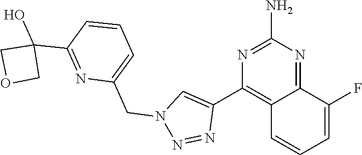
C12=NC(N)=NC(C3=CN(CC4=CC=CC(C5(O)COC5)=N4)N=N3)=C1C=CC=C2F
